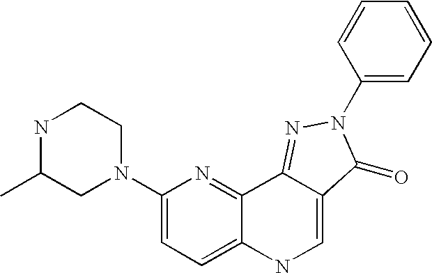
N1C(C)CN(C2=CC=C3C(=N2)C2=NN(C4=CC=CC=C4)C(=O)C2=CN3)CC1
